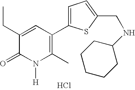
C1(CC)=CC(C2=CC=C(CNC3CCCCC3)S2)=C(C)N([H])C1=O.Cl
